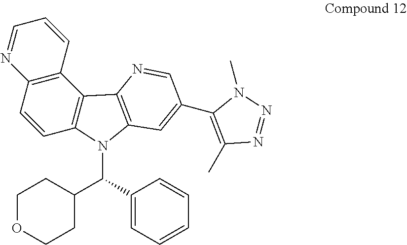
C12=C(C=CC3=C1C1=C(N3C(C3CCOCC3)C3=CC=CC=C3)C=C(C3=C(C)N=NN3C)C=N1)N=CC=C2
